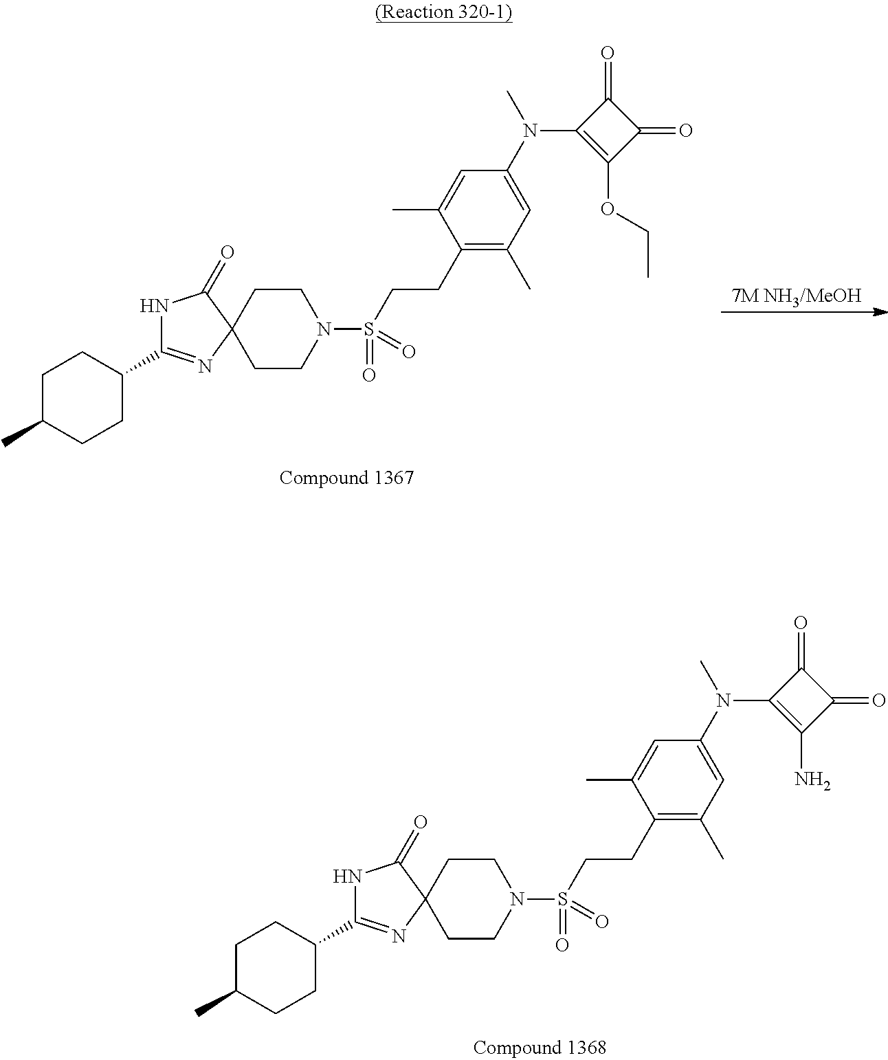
C1CC(C2=NC3(C(=O)N2)CCN(S(CCC2=C(C)C=C(N(C)C4=C(N)C(=O)C4=O)C=C2C)(=O)=O)CC3)CCC1C.C1CC(C2=NC3(C(=O)N2)CCN(S(CCC2=C(C)C=C(N(C)C4=C(OCC)C(=O)C4=O)C=C2C)(=O)=O)CC3)CCC1C
